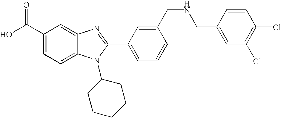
OC(C1=CC=C2C(=C1)N=C(C1=CC=CC(CNCC3=CC(Cl)=C(Cl)C=C3)=C1)N2C1CCCCC1)=O
